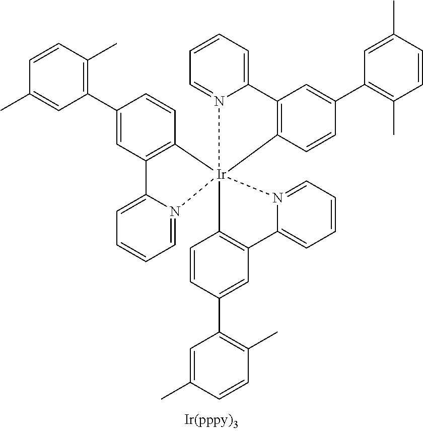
C1=CC(C)=C(C2=CC3=C(C=C2)[Ir]24(N5=CC=CC=C35)(N3=CC=CC=C3C3=C2C=CC(C2=C(C)C=CC(C)=C2)=C3)C2=C(C=C(C3=C(C)C=CC(C)=C3)C=C2)C2=CC=CC=N42)C=C1C
